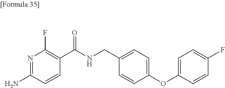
N1=C(N)C=CC(C(NCC2=CC=C(OC3=CC=C(F)C=C3)C=C2)=O)=C1F
